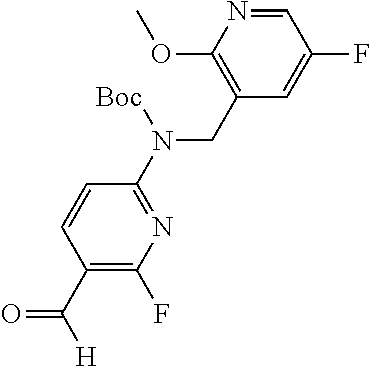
C1(CN(C2=NC(F)=C(C([H])=O)C=C2)[Boc])=C(OC)N=CC(F)=C1
